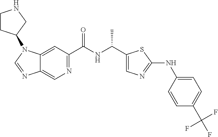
C12=CN=C(C(NC(C)C3=CN=C(NC4=CC=C(C(F)(F)F)C=C4)S3)=O)C=C1N(C1CCNC1)C=N2
